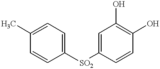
C1([SO2]C2=CC=C(C)C=C2)=CC(O)=C(O)C=C1
